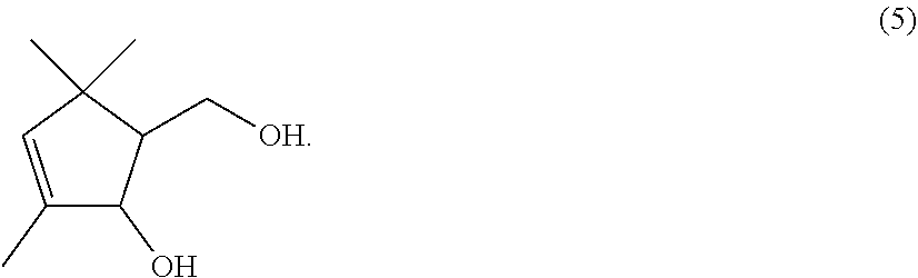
[OH]CC1C(C)(C)C=C(C)C1O
